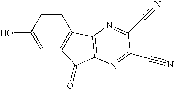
C1=C(O)C=CC2=C1C(=O)C1=C2N=C(C#N)C(C#N)=N1
